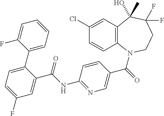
C12=C(N(C(=O)C3=CN=C(NC(C4=CC(F)=CC=C4C4=CC=CC=C4F)=O)C=C3)CCC(F)(F)C1(C)O)C=CC(Cl)=C2
